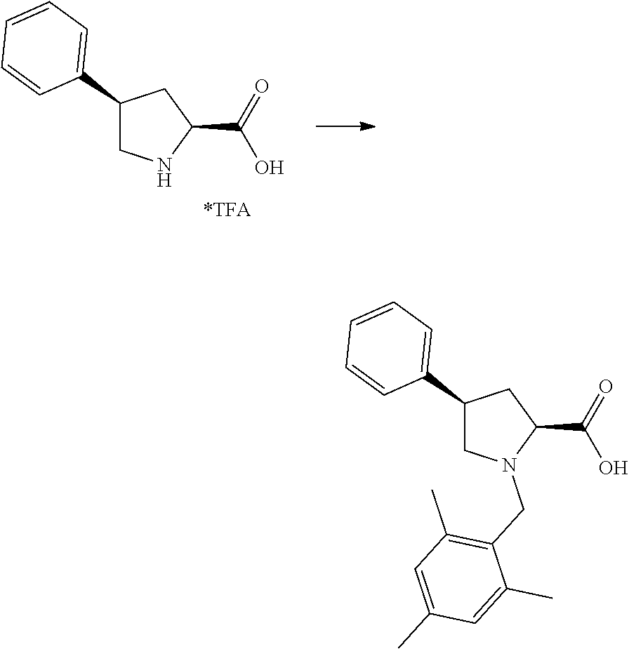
C1(C2=CC=CC=C2)CN(CC2=C(C)C=C(C)C=C2C)C(C(=O)O)C1.C1(C2=CC=CC=C2)CNC(C(=O)O)C1
